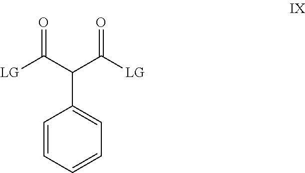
[LG]C(C(C([LG])=O)C1=CC=CC=C1)=O
